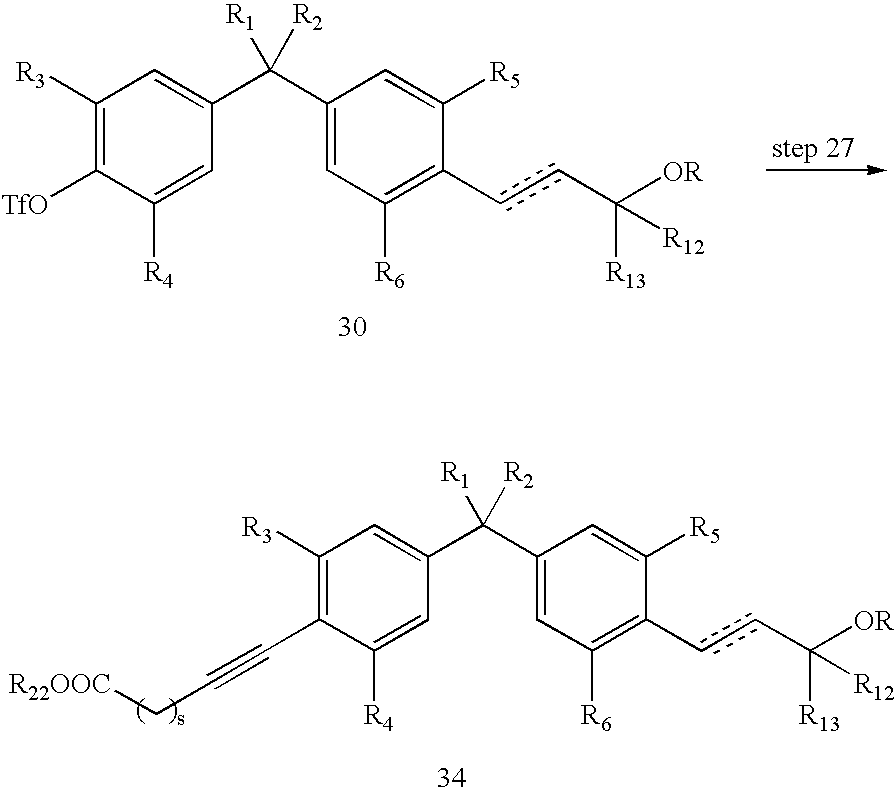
C1([R3])=C([TfO])C([R4])=CC(C(C2=CC([R6])=C(ccC([OR])([R13])[R12])C([R5])=C2)([R1])[R2])=C1.C1([R3])=C(C#CC[R22OOC])C([R4])=CC(C(C2=CC([R6])=C(ccC([OR])([R13])[R12])C([R5])=C2)([R1])[R2])=C1
